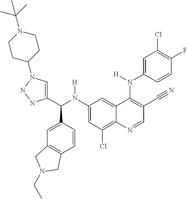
C1(N(C(C2=CN(C3CCN(C(C)(C)C)CC3)NN2)C2=CC3=C(C=C2)CN(CC)C3)[H])=CC(Cl)=C2C(=C1)C(N(C1=CC(Cl)=C(F)C=C1)[H])=C(C#N)C=N2
